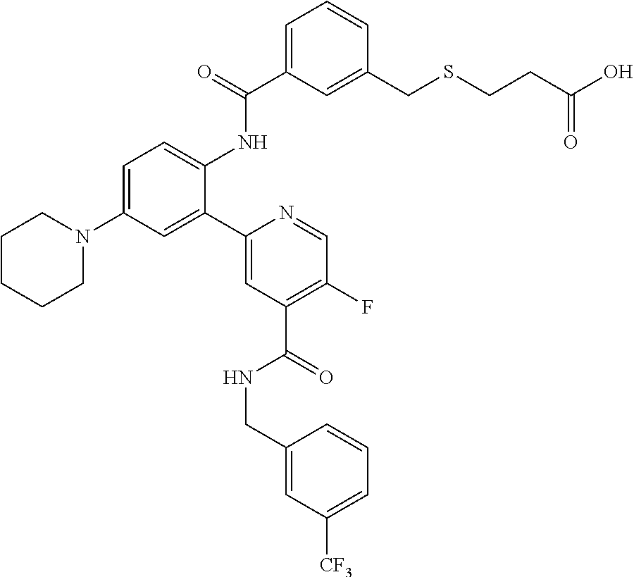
C1=C(C(=O)NC2=CC=C(N3CCCCC3)C=C2C2=CC(C(=O)NCC3=CC([CF3])=CC=C3)=C(F)C=N2)C=C(CSCCC(O)=O)C=C1
